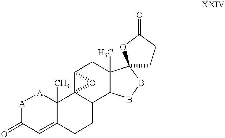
[A]1C(=O)C=C2C(C)([A]1)C13C(CC2)C2C(C)(CC1O3)C1(BB2)CCC(=O)O1
